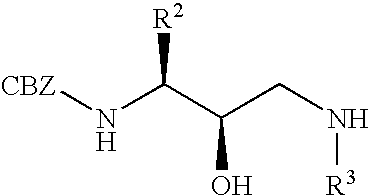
[CBZ]NC(C(CN[R3])O)[R2]
